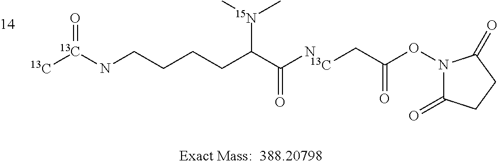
[13C][13C](=O)NCCCCC(C(=O)N)[15N](C)C.C(C(ON1C(=O)CCC1=O)=O)[13C]
